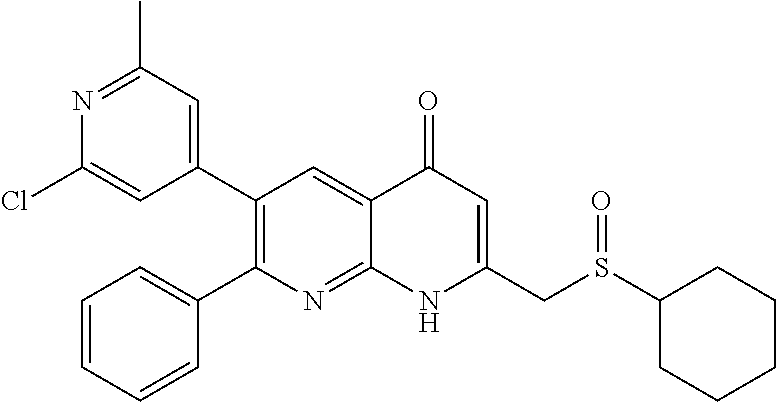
N1=C(C)C=C(C2=C(C3=CC=CC=C3)N=C3C(=C2)C(=O)C=C(CS(C2CCCCC2)=O)N3)C=C1Cl
